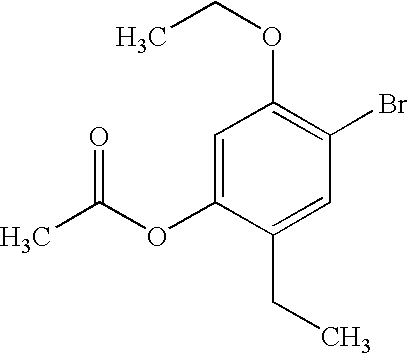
C1=C(OC(C)=O)C(CC)=CC(Br)=C1OCC
